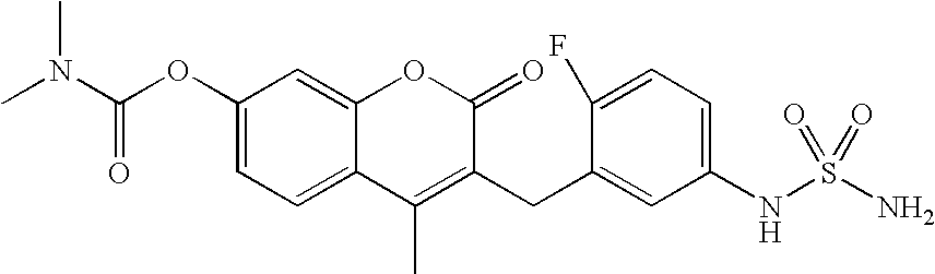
C1(OC(N(C)C)=O)=CC=C2C(=C1)OC(=O)C(CC1=CC(NS(N)(=O)=O)=CC=C1F)=C2C
